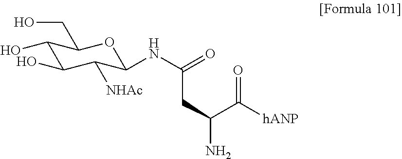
C1(O)C(O)C([NHAc])C(NC(=O)CC(N)C([hANP])=O)OC1CO
